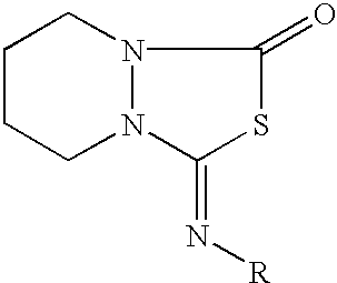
C1CCN2N(C1)C(=O)SC2=N[R]
